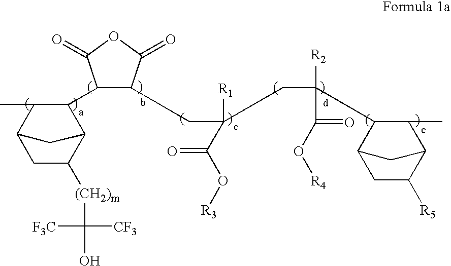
C12CC([(CH2)m]C([F3C])([CF3])O)C(C(C3C(CC(C(O[R3])=O)(CC(C4C5CC([R5])C(C4C)C5)([R2])C(O[R4])=O)[R1])C(=O)OC3=O)C1C)C2
